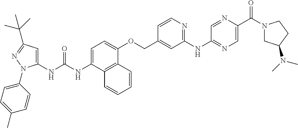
N(C(NC1=CC(C(C)(C)C)=NN1C1=CC=C(C)C=C1)=O)C1=CC=C(OCC2=CC(NC3=NC=C(C(N4CC(N(C)C)CC4)=O)N=C3)=NC=C2)C2=C1C=CC=C2
